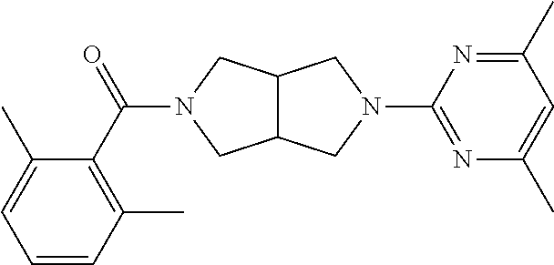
C12C(CN(C(C3=C(C)C=CC=C3C)=O)C1)CN(C1=NC(C)=CC(C)=N1)C2
